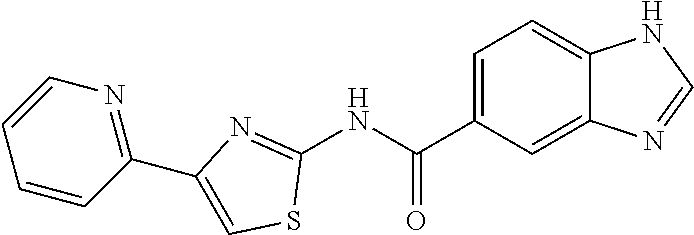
C1(C(NC2=NC(C3=NC=CC=C3)=CS2)=O)=CC=C2C(=C1)N=CN2
